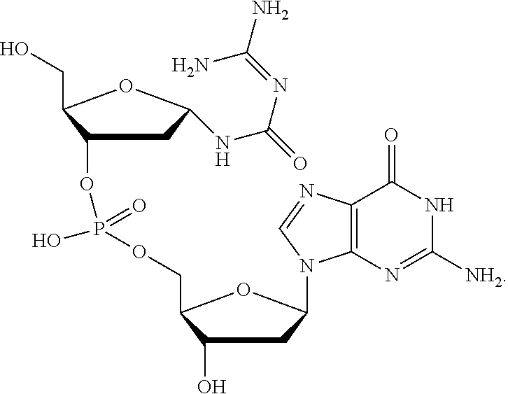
N1C([NH2])=NC2=C(C1=O)N=CN2C1CC(O)C(COP(OC2CC(NC(=O)N=C(N)N)OC2CO)(=O)O)O1
